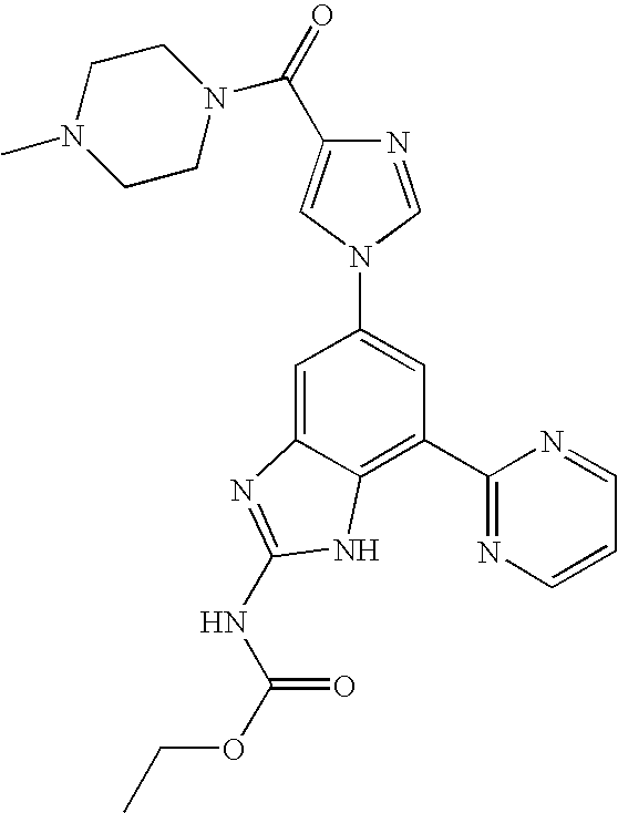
C1=C2C(=C(C3=NC=CC=N3)C=C1N1C=NC(C(=O)N3CCN(C)CC3)=C1)NC(NC(OCC)=O)=N2
